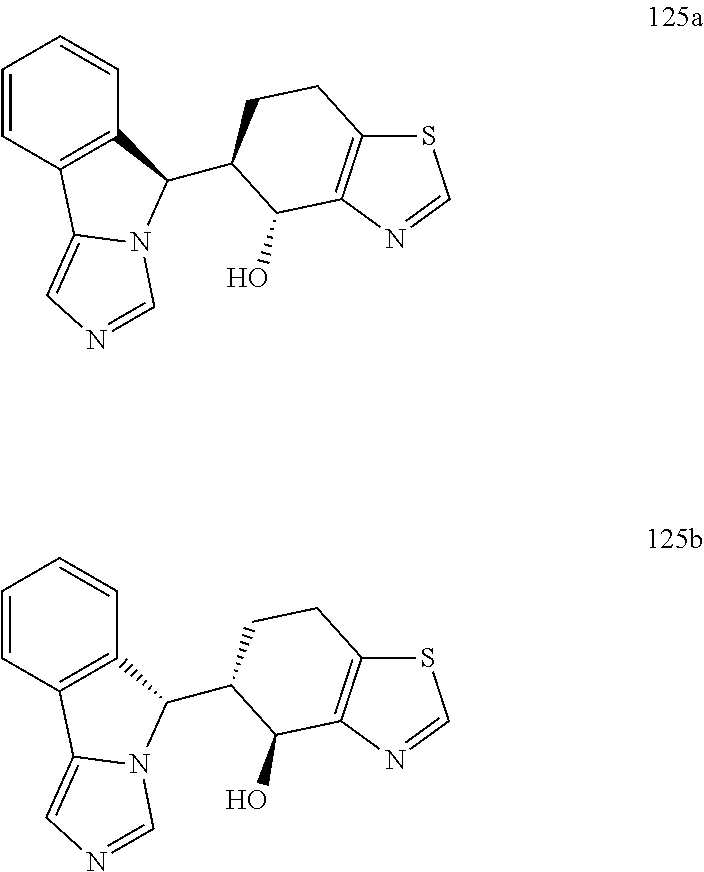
C1=CC2=C(C=C1)C(C1CCC3=C(N=CS3)C1O)N1C2=CN=C1.C1=CC2=C(C=C1)C(C1CCC3=C(N=CS3)C1O)N1C2=CN=C1
